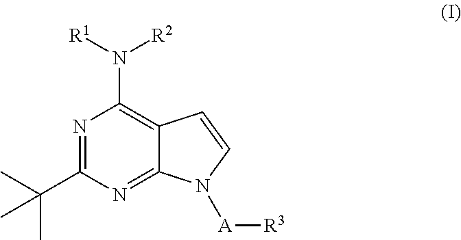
N1=C(C(C)(C)C)N=C2C(=C1N([R2])[R1])C=CN2[A][R3]
